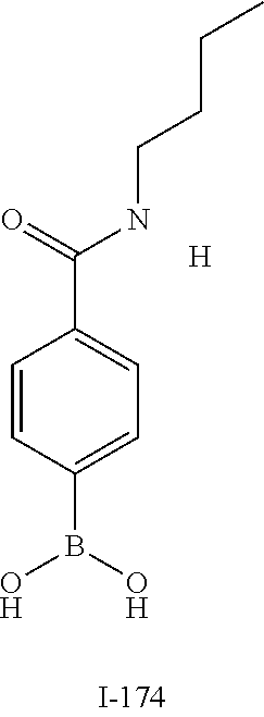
C1=CC(B(O)O)=CC=C1C(=O)NCCCC.[H]
